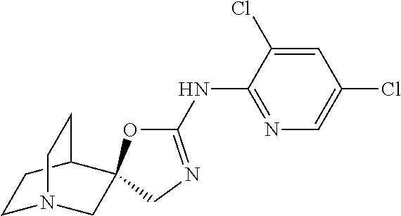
C1N2CC3(C(C1)CC2)OC(NC1=NC=C(Cl)C=C1Cl)=NC3
